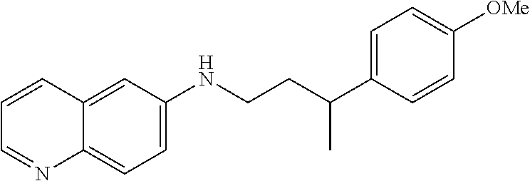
C1=C(NCCC(C2=CC=C([OMe])C=C2)C)C=C2C(=C1)N=CC=C2
